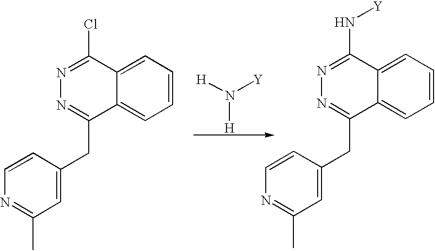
C1=CC(CC2=NN=C(N[Y])C3=CC=CC=C23)=CC(C)=N1.C1=CC(CC2=NN=C(Cl)C3=CC=CC=C23)=CC(C)=N1.[H]N([H])[Y]
